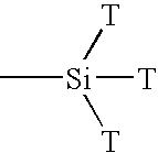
C[Si]([T])([T])[T]
